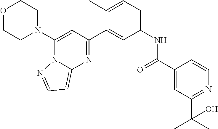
C1(N2CCOCC2)=CC(C2=CC(NC(C3=CC(C(C)(C)O)=NC=C3)=O)=CC=C2C)=NC2=CC=NN12
